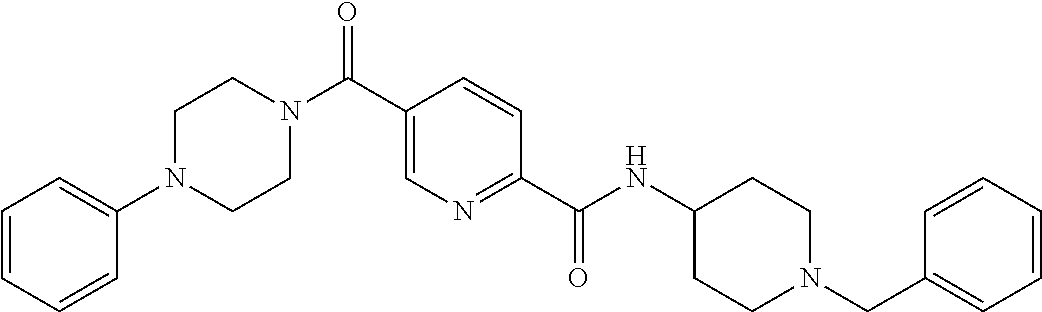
N(C(C1=NC=C(C(N2CCN(C3=CC=CC=C3)CC2)=O)C=C1)=O)C1CCN(CC2=CC=CC=C2)CC1
